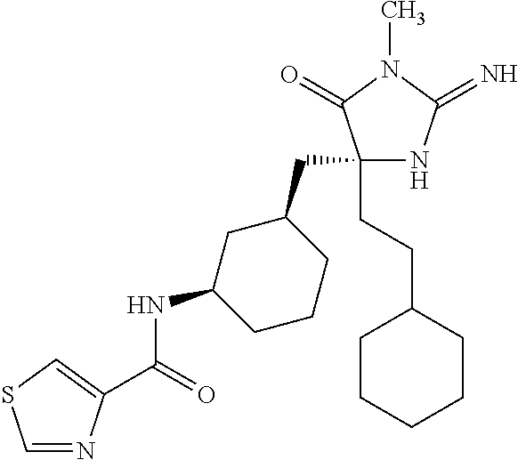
C1(CC2CC(NC(=O)C3=CSC=N3)CCC2)(CCC2CCCCC2)NC(=N)N(C)C1=O
